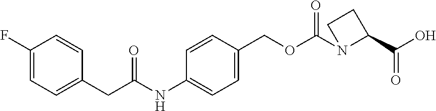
C1(F)=CC=C(CC(=O)NC2=CC=C(COC(N3C(C(O)=O)CC3)=O)C=C2)C=C1
